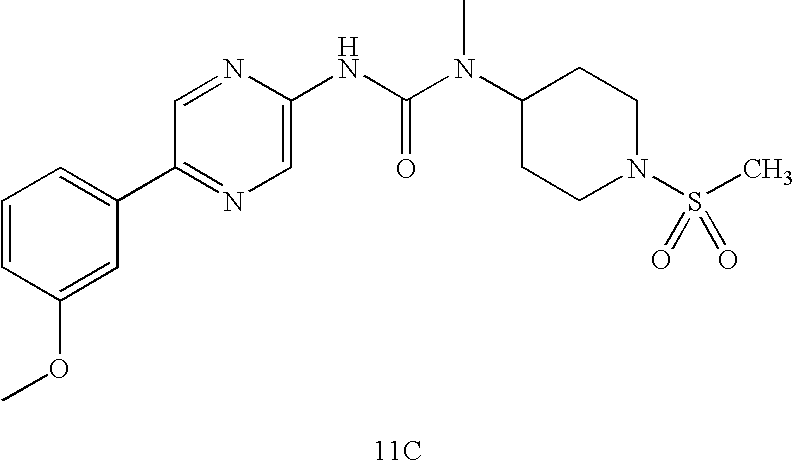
[11C].C1(C2=CC=CC(OC)=C2)=NC=C(NC(N(C)C2CCN(S(=O)(C)=O)CC2)=O)N=C1
